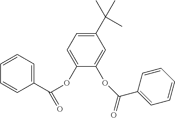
C1(C(C)(C)C)=CC=C(OC(C2=CC=CC=C2)=O)C(OC(C2=CC=CC=C2)=O)=C1
